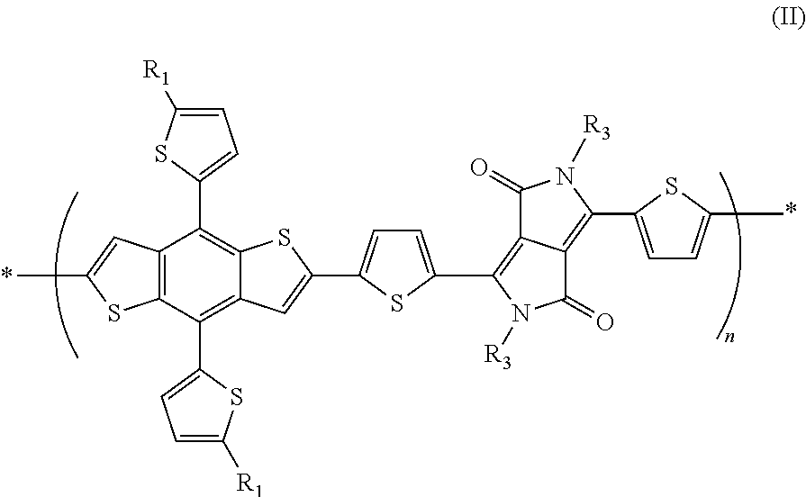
C12=C(C(C3=CC=C([R1])S3)=C3C(=C1C1=CC=C([R1])S1)SC(C1=CC=C(C4=C5C(=C(C6=CC=C(C)S6)N([R3])C5=O)C(=O)N4[R3])S1)=C3)SC(C)=C2
